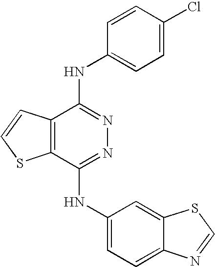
C12=C(C(NC3=CC=C(Cl)C=C3)=NN=C1NC1=CC=C3C(=C1)SC=N3)C=CS2
